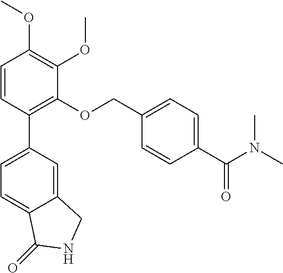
C1=CC(C2=CC=C3C(=C2)CNC3=O)=C(OCC2=CC=C(C(N(C)C)=O)C=C2)C(OC)=C1OC
